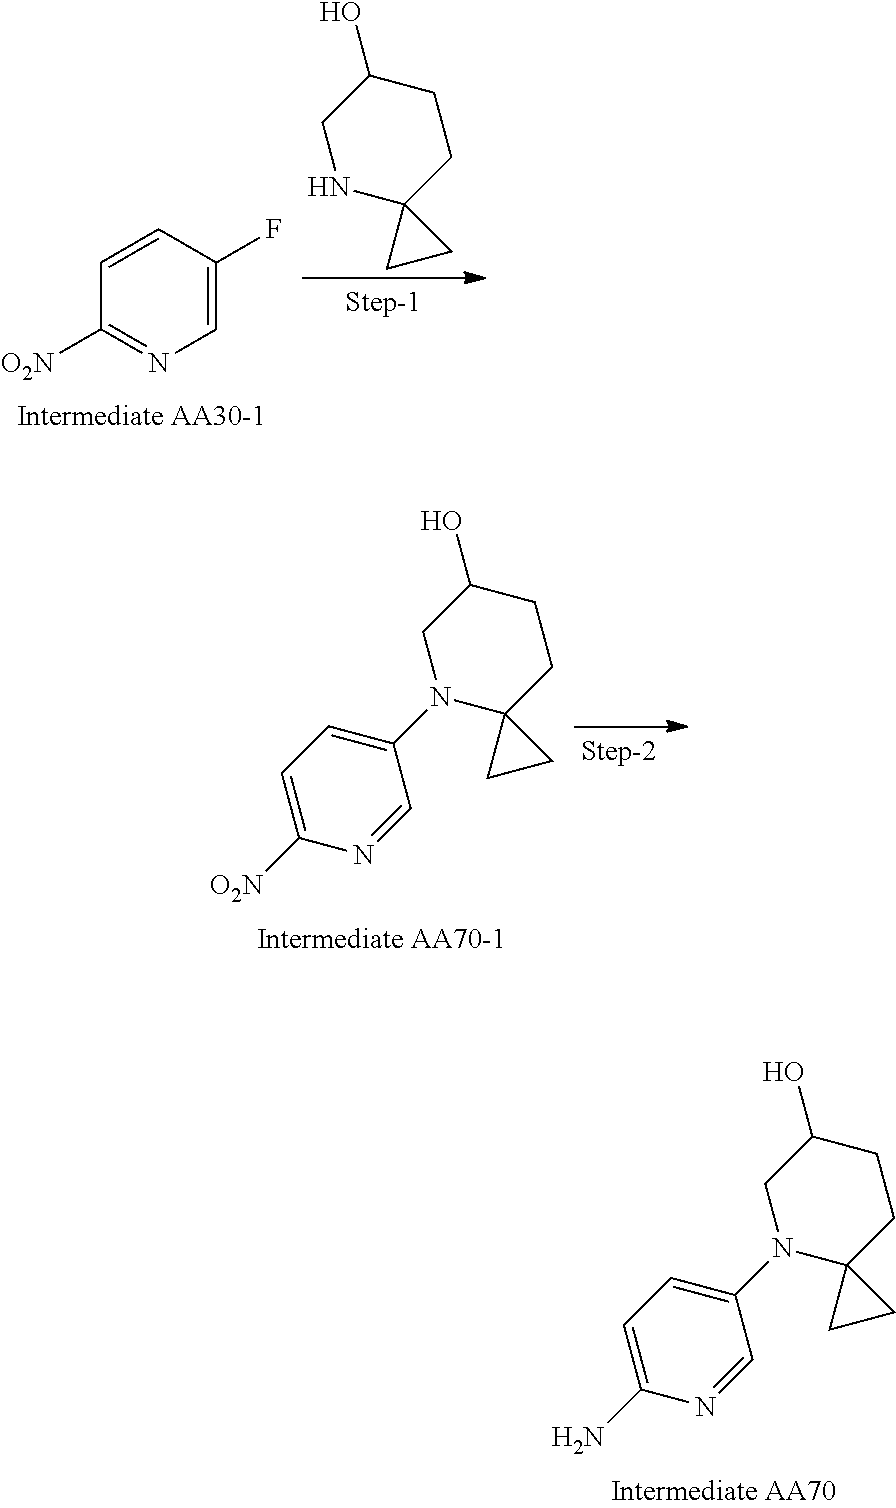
C1NC2(CCC1O)CC2.N1=C([O2N])C=CC(F)=C1.C1N(C2=CC=C([O2N])N=C2)C2(CCC1O)CC2.C1N(C2=CC=C(N)N=C2)C2(CCC1O)CC2
